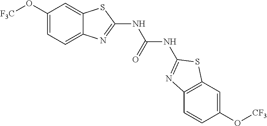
C1(O[F3C])=CC=C2C(=C1)SC(NC(NC1=NC3=C(C=C(O[CF3])C=C3)S1)=O)=N2
